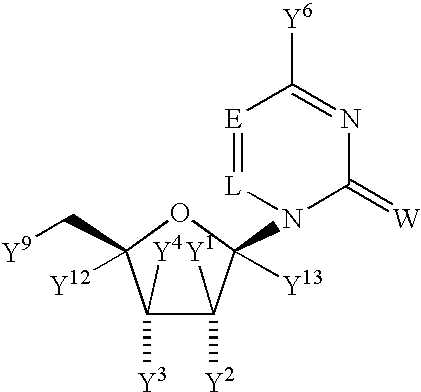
C1([Y4])([Y3])C([Y1])([Y2])C(N2C(=[W])N=C([Y6])[E]=[L]2)([Y13])OC1(C[Y9])[Y12]
